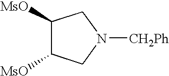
C1([MsO])C([MsO])CN([CH2Ph])C1
